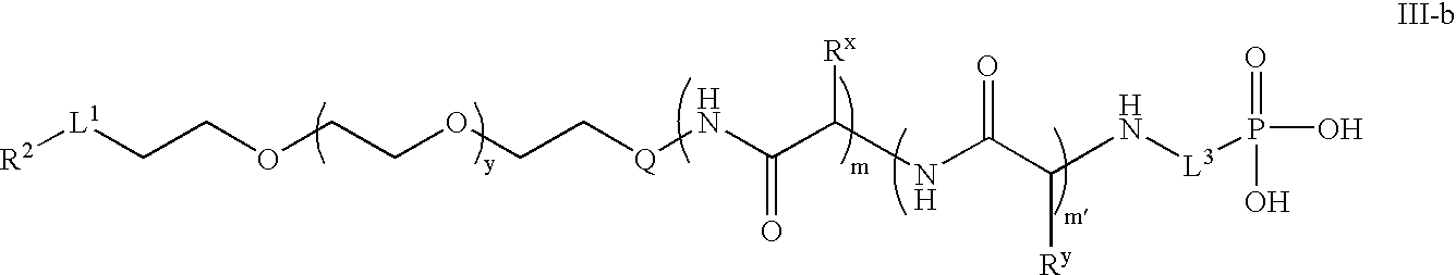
[R2][L1]CCOCCOCC[Q]NC(=O)C(NC(=O)C(N[L3]P(O)(=O)O)[Ry])[Rx]
